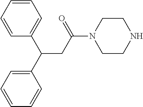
C1=CC=CC(C(C2=CC=CC=C2)CC(N2CCNCC2)=O)=C1
